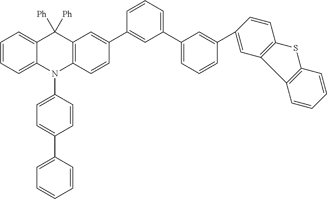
C1=CC=C2C(=C1)C([Ph])([Ph])C1=C(N2C2=CC=C(C3=CC=CC=C3)C=C2)C=CC(C2=CC(C3=CC=CC(C4=CC5=C(C=C4)SC4=C5C=CC=C4)=C3)=CC=C2)=C1
